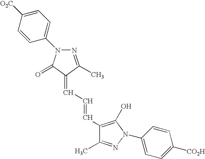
C1=C([O2C])C=CC(N2N=C(C)C(=CC=CC3=C(O)N(C4=CC=C([CO2H])C=C4)N=C3C)C2=O)=C1
